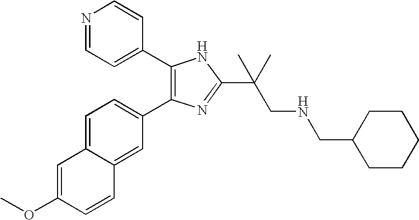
COC1=CC2=CC=C(C3=C(C4=CC=NC=C4)NC(C(CNCC4CCCCC4)(C)C)=N3)C=C2C=C1
